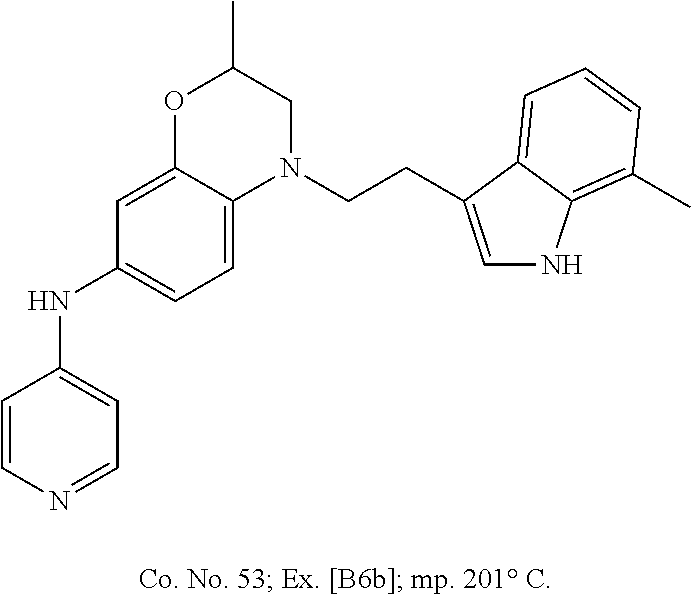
C1=CN=CC=C1NC1=CC=C2C(=C1)OC(C)CN2CCC1=CNC2=C(C)C=CC=C21
